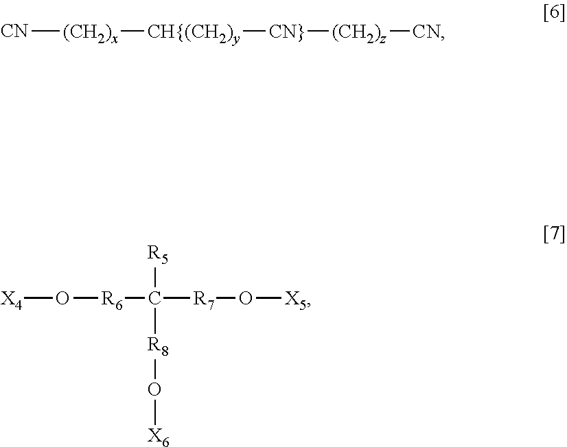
[CN][(CH2)x][CH{(CH2)y][CN}][(CH2)z][CN].[X4]O[R6]C([R7]O[X5])([R8]O[X6])[R5]
